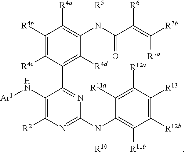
C1([R4b])=C([R4c])C(C2=NC(N(C3=C([R11b])C([R12b])=C([R13])C([R12a])=C3[R11a])[R10])=NC([R2])=C2N[Ar1])=C([R4d])C(N(C(C(=C([R7b])[R7a])[R6])=O)[R5])=C1[R4a]
